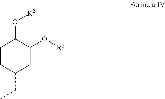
C1CC(CC)CC(O[R1])C1O[R2]
